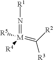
[R1]N=[M](=C([R3])[R2])([R5])[R4]
